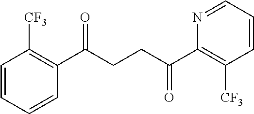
C1(C(CCC(C2=C([CF3])C=CC=N2)=O)=O)=C([CF3])C=CC=C1
